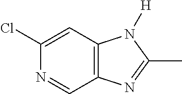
C12=C(C=C(Cl)N=C1)N([H])C(C)=N2
